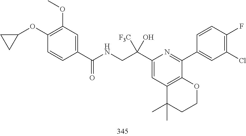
C1(C(CNC(=O)C2=CC(OC)=C(OC3CC3)C=C2)([F3C])O)=CC2=C(C(C3=CC(Cl)=C(F)C=C3)=N1)OCCC2(C)C
